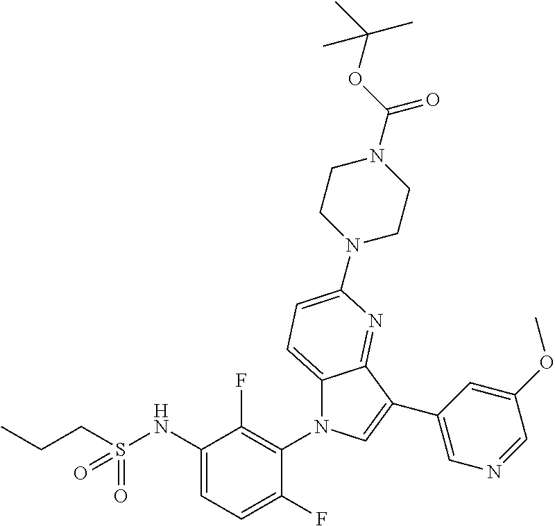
C12=CC=C(N3CCN(C(OC(C)(C)C)=O)CC3)N=C1C(C1=CN=CC(OC)=C1)=CN2C1=C(F)C(NS(CCC)(=O)=O)=CC=C1F
